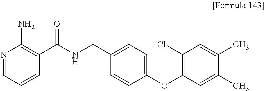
N1=CC=CC(C(NCC2=CC=C(OC3=C(Cl)C=C(C)C(C)=C3)C=C2)=O)=C1N
